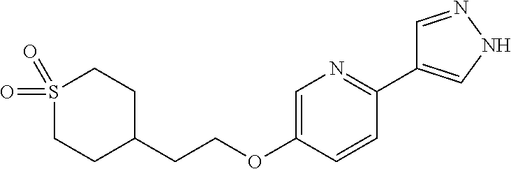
C(COC1=CN=C(C2=CNN=C2)C=C1)C1CCS(=O)(=O)CC1
